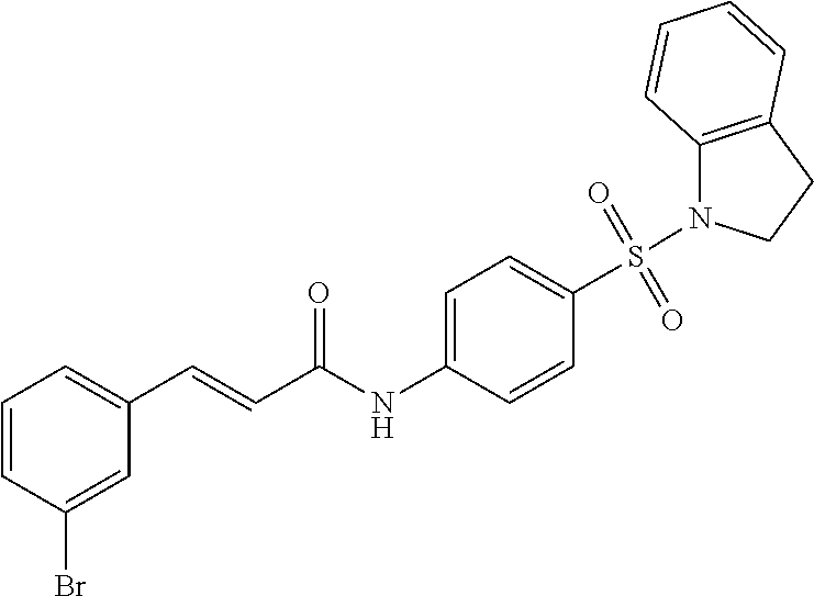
C1=CC(Br)=CC(C=CC(NC2=CC=C(S(=O)(=O)N3C4=C(CC3)C=CC=C4)C=C2)=O)=C1
